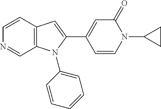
C12=C(N(C3=CC=CC=C3)C(C3=CC(=O)N(C4CC4)C=C3)=C1)C=NC=C2
